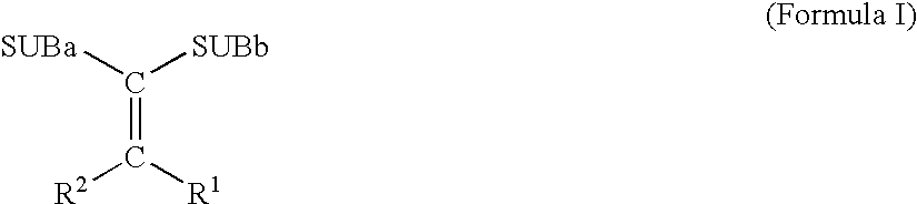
C(=C([R1])[R2])([SUBa])[SUBb]
